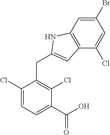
C1(Br)=CC2=C(C(Cl)=C1)C=C(CC1=C(Cl)C(C(O)=O)=CC=C1Cl)N2
